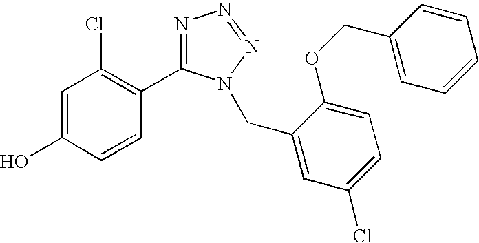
C1=C(O)C=CC(C2=NN=NN2CC2=CC(Cl)=CC=C2OCC2=CC=CC=C2)=C1Cl
